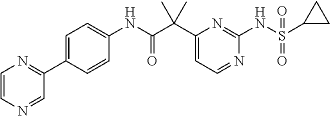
C1(C(C(NC2=CC=C(C3=NC=CN=C3)C=C2)=O)(C)C)=CC=NC(NS(C2CC2)(=O)=O)=N1
